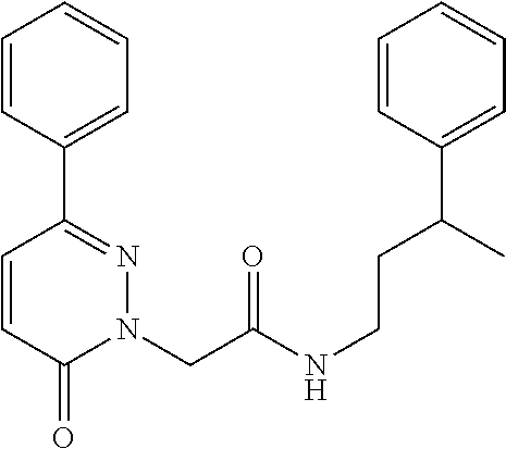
C1=CC(C2=NN(CC(NCCC(C)C3=CC=CC=C3)=O)C(=O)C=C2)=CC=C1
